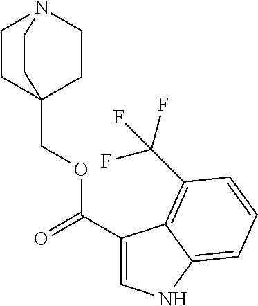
C1CN2CCC1(COC(C1=CNC3=CC=CC(C(F)(F)F)=C13)=O)CC2
